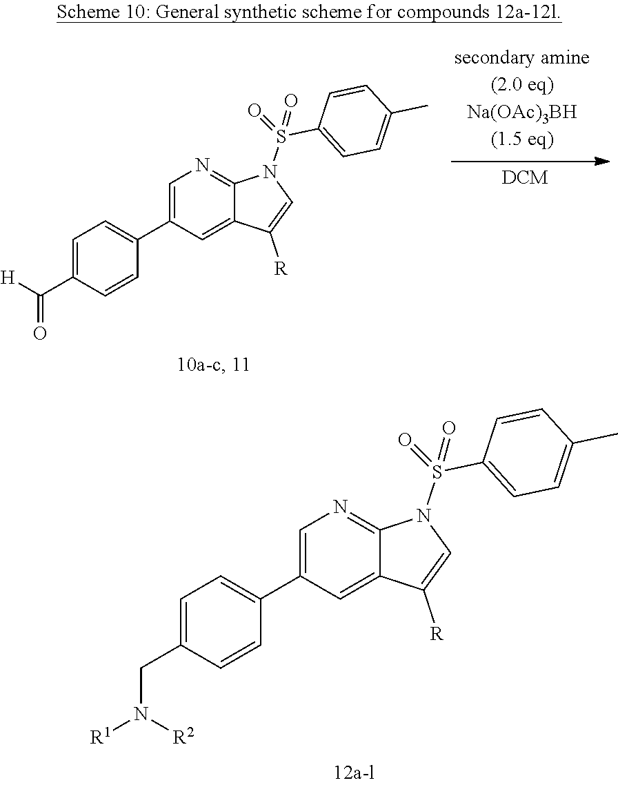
C12=CC(C3=CC=C(CN([R1])[R2])C=C3)=CN=C1N(S(=O)(=O)C1=CC=C(C)C=C1)C=C2[R].C12=CC(C3=CC=C(C([H])=O)C=C3)=CN=C1N(S(=O)(=O)C1=CC=C(C)C=C1)C=C2[R]
